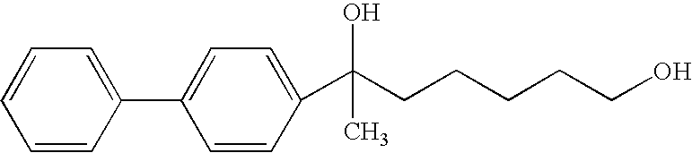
C1=CC(C2=CC=C(C(CCCCCO)(O)C)C=C2)=CC=C1
